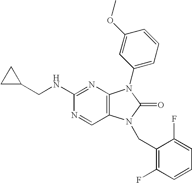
C1C(CNC2=NC3=C(C=N2)N(CC2=C(F)C=CC=C2F)C(=O)N3C2=CC=CC(OC)=C2)C1
